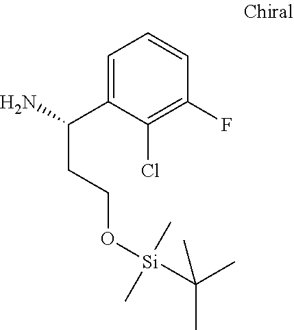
C1=C(C(N)CCO[Si](C(C)(C)C)(C)C)C(Cl)=C(F)C=C1
